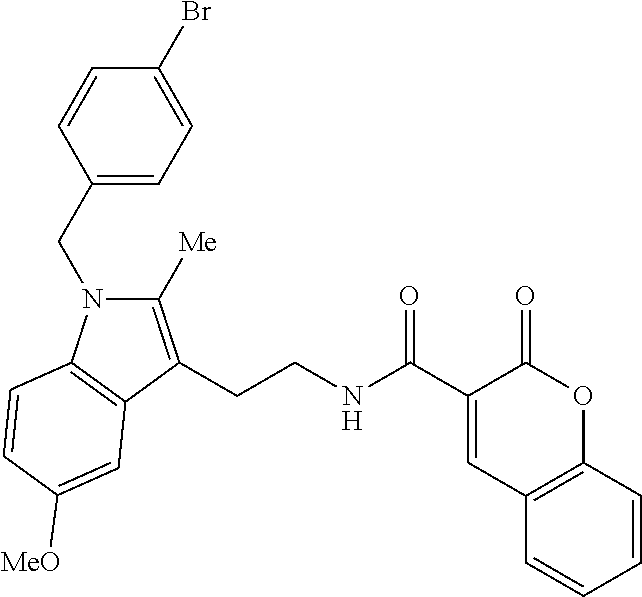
C1(CN2C([Me])=C(CCNC(C3=CC4=C(OC3=O)C=CC=C4)=O)C3=C2C=CC([MeO])=C3)=CC=C(Br)C=C1
